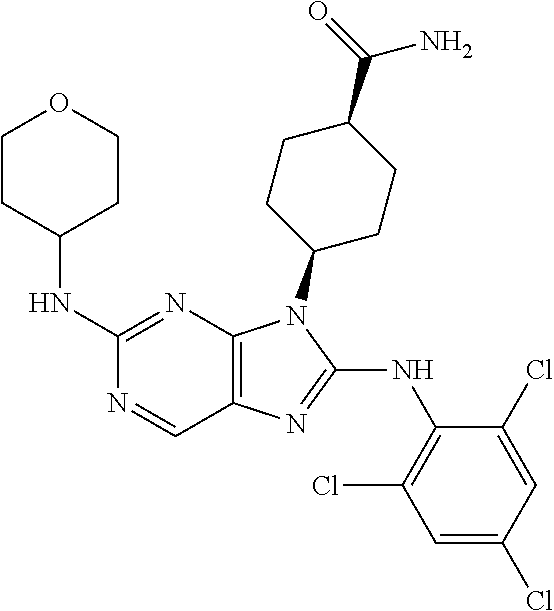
C1(NC2CCOCC2)=NC2=C(C=N1)N=C(NC1=C(Cl)C=C(Cl)C=C1Cl)N2C1CCC(C(=O)N)CC1
